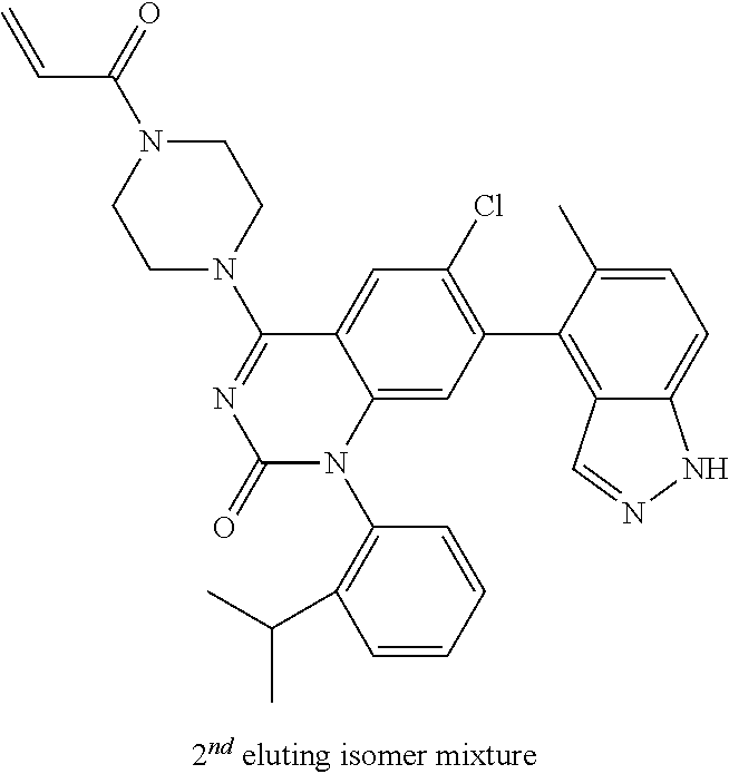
N1(C(=O)C=C)CCN(C2=NC(=O)N(C3=C(C(C)C)C=CC=C3)C3=CC(C4=C5C(=CC=C4C)NN=C5)=C(Cl)C=C23)CC1
